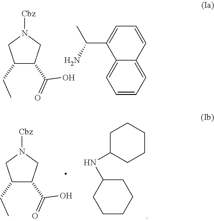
C1(CC)C(C(=O)O)CN([Cbz])C1.C12=CC=CC=C1C=CC=C2C(N)C.C1(CC)C(C(=O)O)CN([Cbz])C1.C1C(NC2CCCCC2)CCCC1
